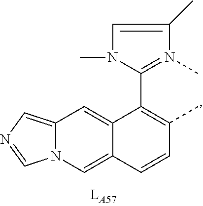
C1(C2=C(C)C=CC3=CN4C(=CN=C4)C=C23)=N(C)C(C)=CN1C
